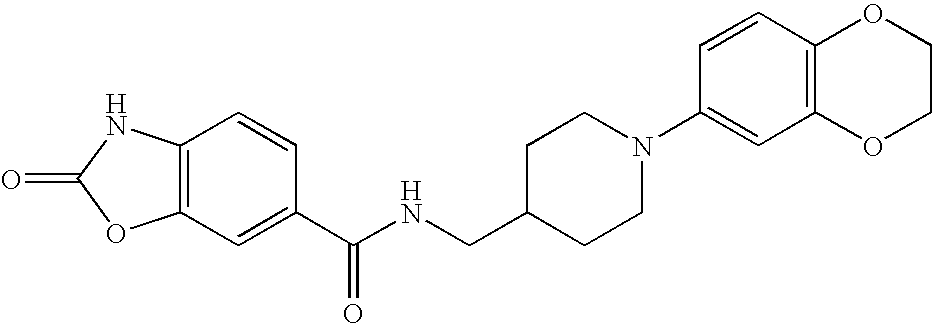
C12=C(C=C(C(NCC3CCN(C4=CC5=C(C=C4)OCCO5)CC3)=O)C=C1)OC(=O)N2
